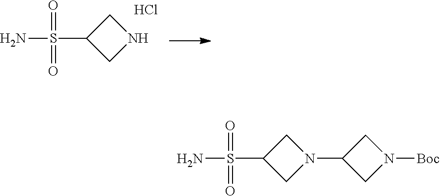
C1(S(N)(=O)=O)CNC1.Cl.C1(S(N)(=O)=O)CN(C2CN([Boc])C2)C1
